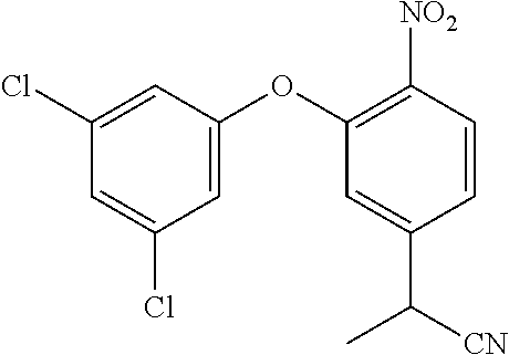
C1(Cl)=CC(OC2=C([NO2])C=CC(C([CN])C)=C2)=CC(Cl)=C1
